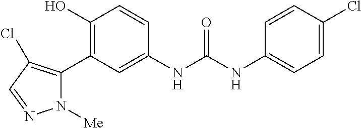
C1(O)=C(C2=C(Cl)C=NN2[Me])C=C(NC(NC2=CC=C(Cl)C=C2)=O)C=C1
